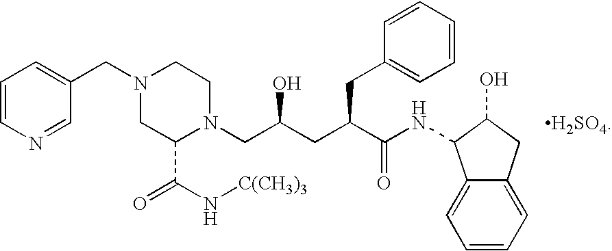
C1=CN=CC(CN2CC(C(N[C(CH3)3])=O)N(CC(CC(C(NC3C4=CC=CC=C4CC3O)=O)CC3=CC=CC=C3)O)CC2)=C1.[H2SO4]
